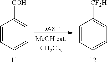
C1=CC=CC=C1[COH].[DAST].C1=CC=CC=C1[CF2H]
